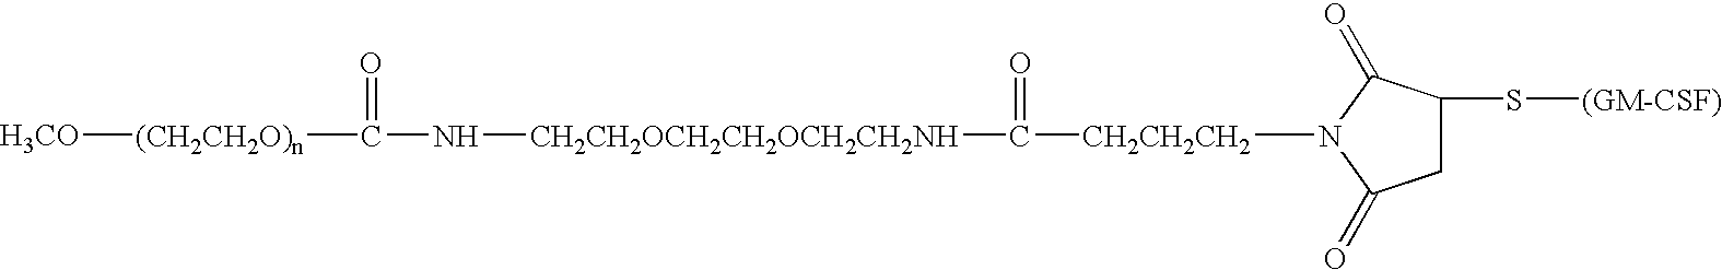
C1C(S[(GM-CSF)])C(=O)N([CH2CH2CH2]C([CH2CH2OCH2CH2OCH2CH2NH]NC(=O)[(CH2CH2O)n][H3CO])=O)C1=O
